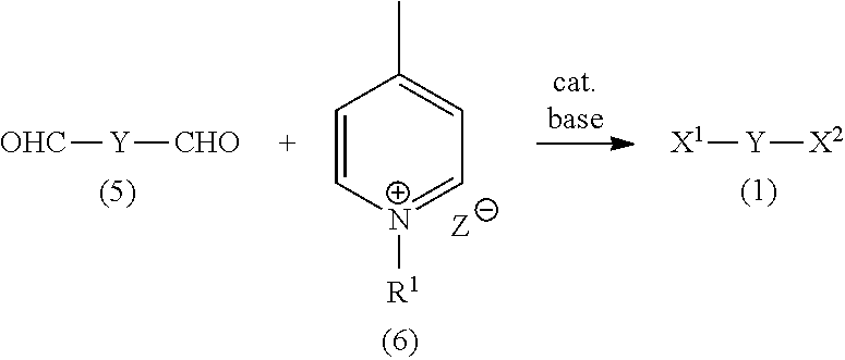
[OHC][Y][CHO].[X1][Y][X2].C1=C[N+]([R1])=[C-]C=C1C
